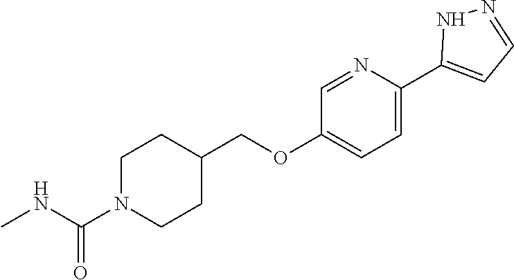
C1N(C(NC)=O)CCC(COC2=CC=C(C3=CC=NN3)N=C2)C1
